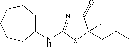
C1(=O)N=C(NC2CCCCCC2)SC1(CCC)C
